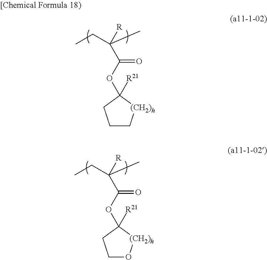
CCC(C)([R])C(OC1([R21])[(CH2)h]CCC1)=O.CCC(C)([R])C(OC1([R21])[(CH2)h]OCC1)=O
